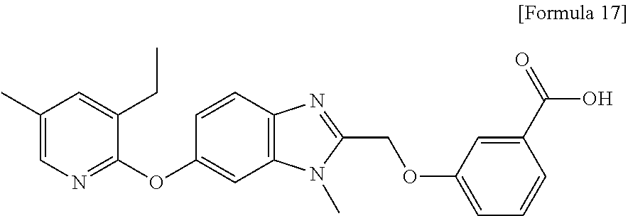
C1(C)=CN=C(OC2=CC3=C(C=C2)N=C(COC2=CC=CC(C(O)=O)=C2)N3C)C(CC)=C1
